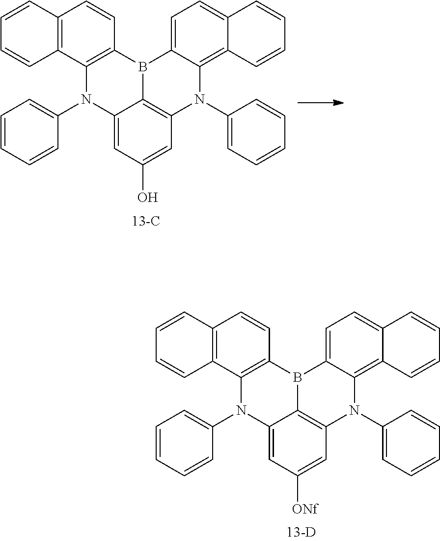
C1=CC=CC(N2C3=CC(O)=CC4=C3B(C3=C2C2=C(C=C3)C=CC=C2)C2=CC=C3C(=C2N4C2=CC=CC=C2)C=CC=C3)=C1.C1=CC=CC(N2C3=CC([ONf])=CC4=C3B(C3=C2C2=C(C=C3)C=CC=C2)C2=CC=C3C(=C2N4C2=CC=CC=C2)C=CC=C3)=C1
